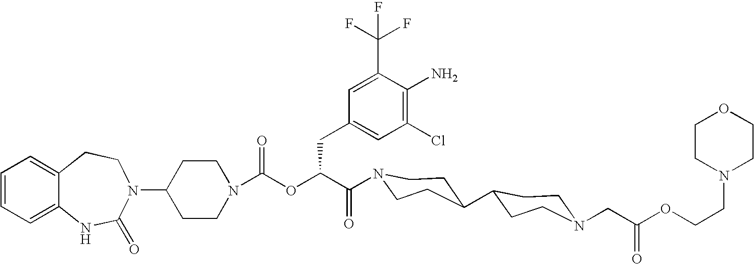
C1(N2C(=O)NC3=CC=CC=C3CC2)CCN(C(OC(C(=O)N2CCC(C3CCN(CC(OCCN4CCOCC4)=O)CC3)CC2)CC2=CC(Cl)=C(N)C(C(F)(F)F)=C2)=O)CC1
